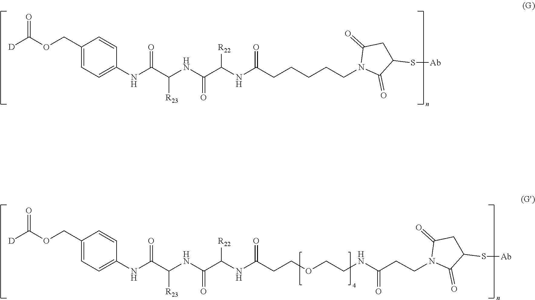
[D]C(OCC1=CC=C(NC(C(NC(C(NC(CCCCCN2C(=O)C(S[Ab])CC2=O)=O)[R22])=O)[R23])=O)C=C1)=O.[D]C(OCC1=CC=C(NC(C(NC(C(NC(CCOCCNC(CCN2C(=O)C(S[Ab])CC2=O)=O)=O)[R22])=O)[R23])=O)C=C1)=O
